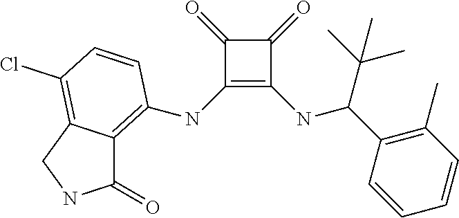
C1(NC2=C3C(=O)NCC3=C(Cl)C=C2)=C(NC(C(C)(C)C)C2=C(C)C=CC=C2)C(=O)C1=O
